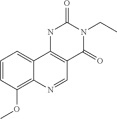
C1=CC(OC)=C2C(=C1)C1=C(C=N2)C(=O)N(CC)C(=O)N1
